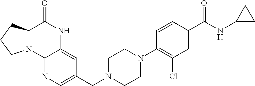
N12C(C(=O)NC3=CC(CN4CCN(C5=C(Cl)C=C(C(NC6CC6)=O)C=C5)CC4)=CN=C13)CCC2
